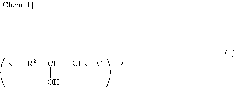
C(O)([R2][R1])COC
